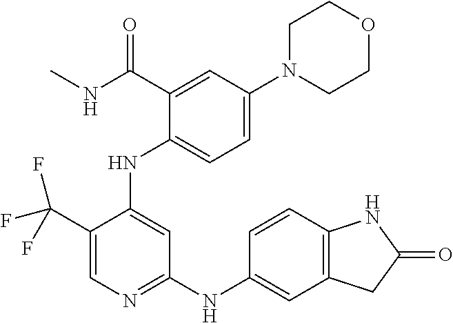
C1(C(F)(F)F)=CN=C(NC2=CC3=C(C=C2)NC(=O)C3)C=C1NC1=CC=C(N2CCOCC2)C=C1C(=O)NC
